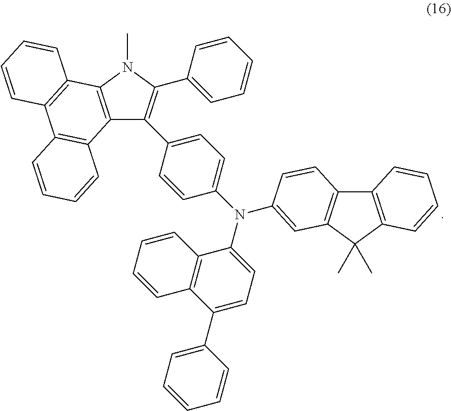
C12=C(N(C)C(C3=CC=CC=C3)=C1C1=CC=C(N(C3=CC=C(C4=CC=CC=C4)C4=C3C=CC=C4)C3=CC4=C(C5=C(C4(C)C)C=CC=C5)C=C3)C=C1)C1=C(C3=C2C=CC=C3)C=CC=C1
